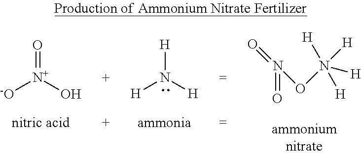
[-O][N+](O)=O.[H]N([H])[H].N(=O)(ON([H])([H])([H])[H])=O
